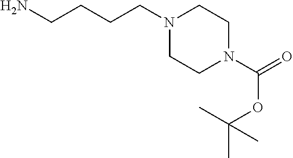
NCCCCN1CCN(C(=O)OC(C)(C)C)CC1
